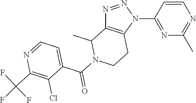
N1=NN(C2=NC(C)=NC=C2)C2=C1C(C)N(C(=O)C1=CC=NC(C(F)(F)F)=C1Cl)CC2
